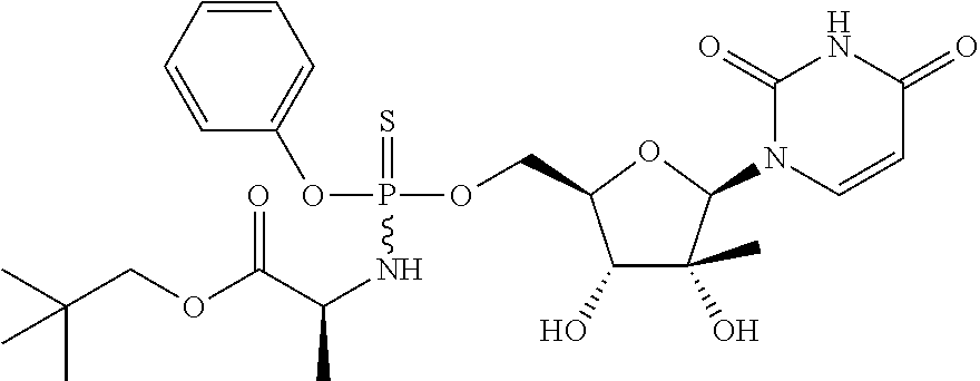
C1=CC=CC=C1OP(NC(C(OCC(C)(C)C)=O)C)(OCC1C(O)C(C)(O)C(N2C=CC(=O)NC2=O)O1)=S
